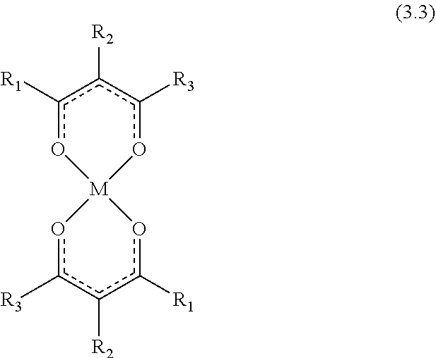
c1([R1])o[M]2(oc([R3])c1[R2])oc([R3])c([R2])c([R1])o2
